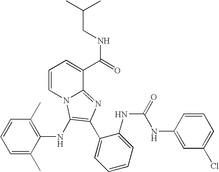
C1=C(C)C(NC2=C(C3=CC=CC=C3NC(=O)NC3=CC(Cl)=CC=C3)N=C3N2C=CC=C3C(=O)NCC(C)C)=C(C)C=C1
